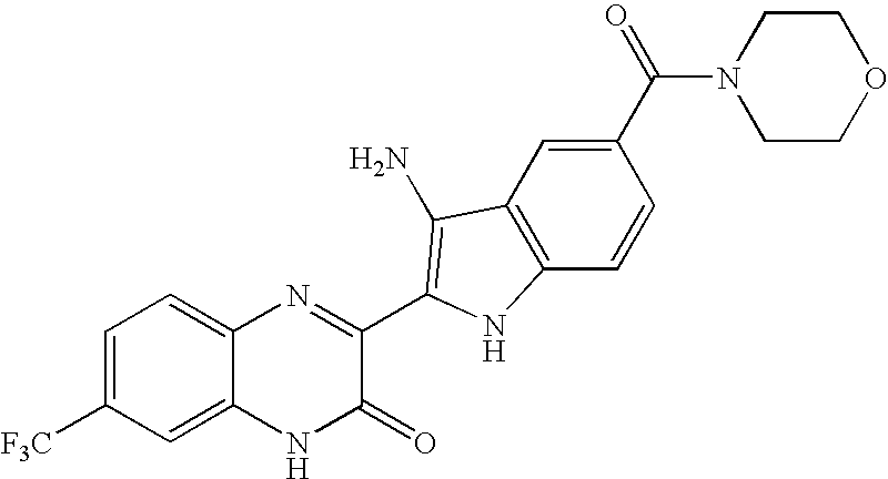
C1=C2C(=CC=C1[F3C])N=C(C1=C(N)C3=C(C=CC(C(=O)N4CCOCC4)=C3)N1)C(=O)N2
